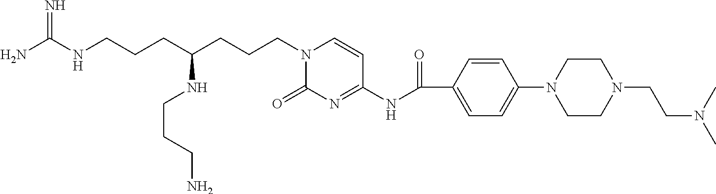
NC(NCCCC(CCCN1C(=O)N=C(NC(=O)C2=CC=C(N3CCN(CCN(C)C)CC3)C=C2)C=C1)NCCCN)=N
